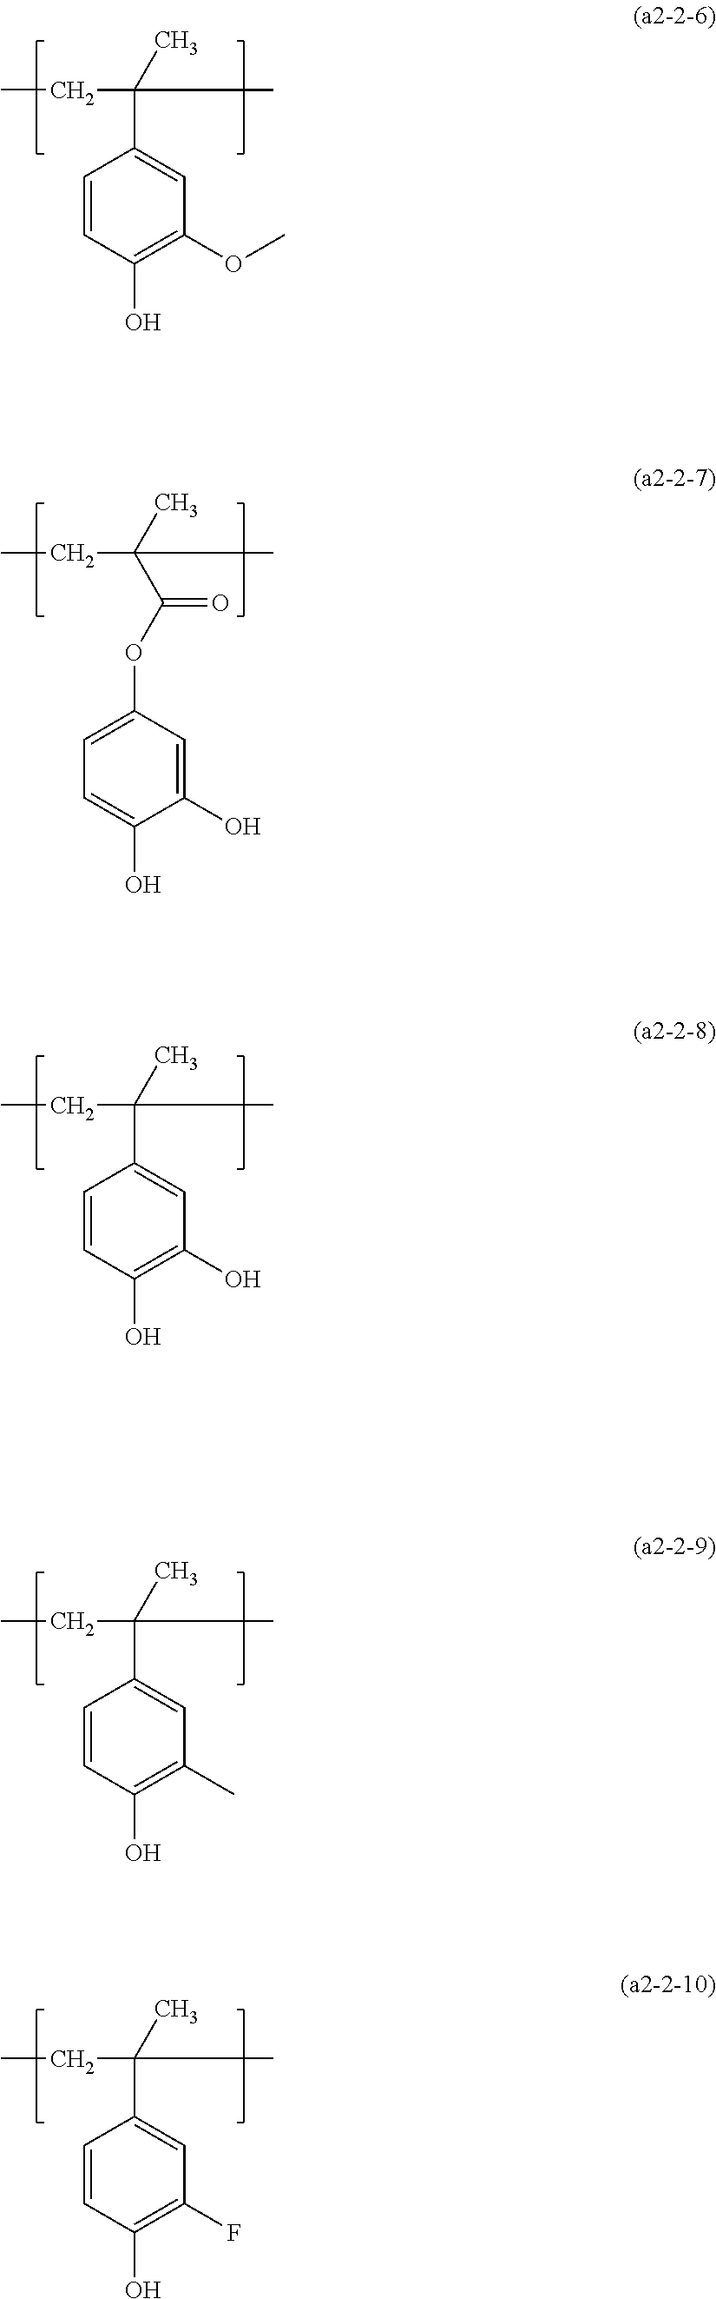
CCC(C)(C1=CC(OC)=C(O)C=C1)C.CCC(C)(C(OC1=CC=C(O)C(O)=C1)=O)C.CCC(C)(C1=CC(O)=C(O)C=C1)C.CCC(C)(C1=CC(C)=C(O)C=C1)C.CCC(C)(C1=CC(F)=C(O)C=C1)C
